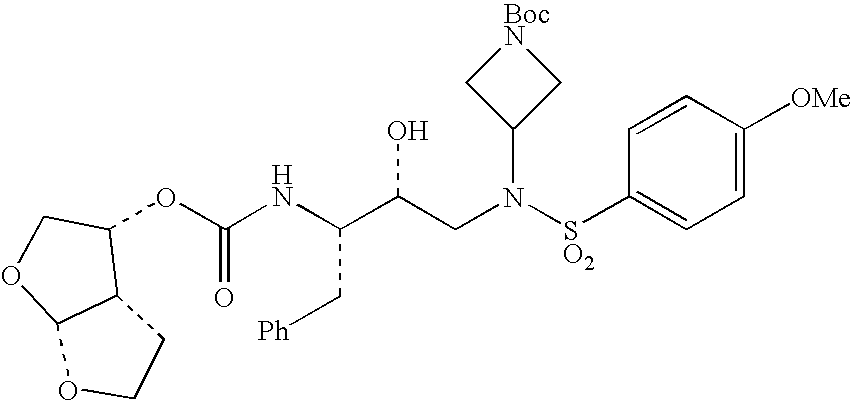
C(NC(C(CN([SO2]C1=CC=C([OMe])C=C1)C1C[BocN]C1)O)C[Ph])(=O)OC1C2C(OC1)OCC2
